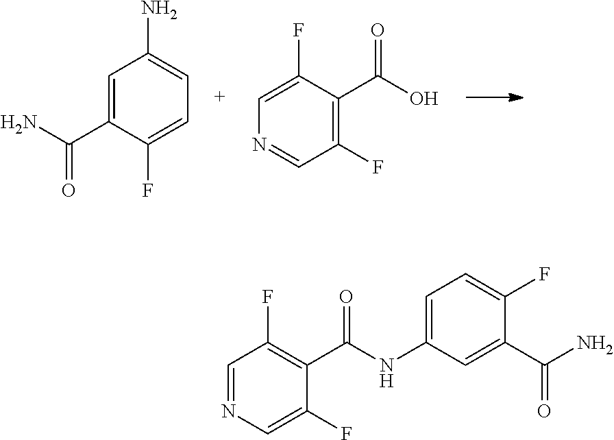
C1=C(C(N)=O)C(F)=CC=C1N.C1=C(F)C(C(O)=O)=C(F)C=N1.C1=NC=C(F)C(C(NC2=CC=C(F)C(C(N)=O)=C2)=O)=C1F
